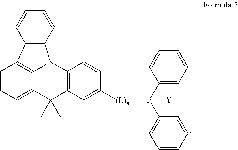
C12=C(C=CC=C1)N1C3=C2C=CC=C3C(C)(C)C2=C1C=CC([(L)n]P(C1=CC=CC=C1)(C1=CC=CC=C1)=[Y])=C2
